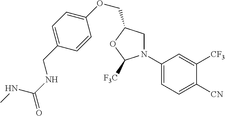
C1(N2CC(COC3=CC=C(CNC(NC)=O)C=C3)OC2[F3C])=CC=C([CN])C([CF3])=C1
